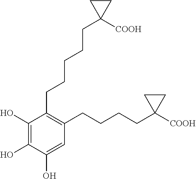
C1(O)=C(O)C(O)=CC(CCCCC2([COOH])CC2)=C1CCCCCC1([COOH])CC1
